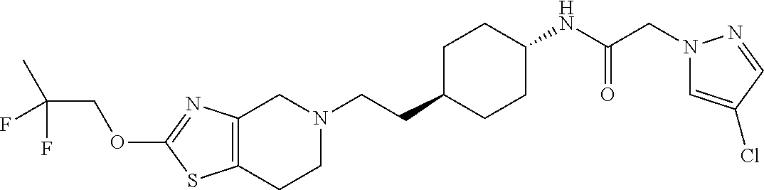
C12=C(CCN(CCC3CCC(NC(CN4C=C(Cl)C=N4)=O)CC3)C1)SC(OCC(C)(F)F)=N2
